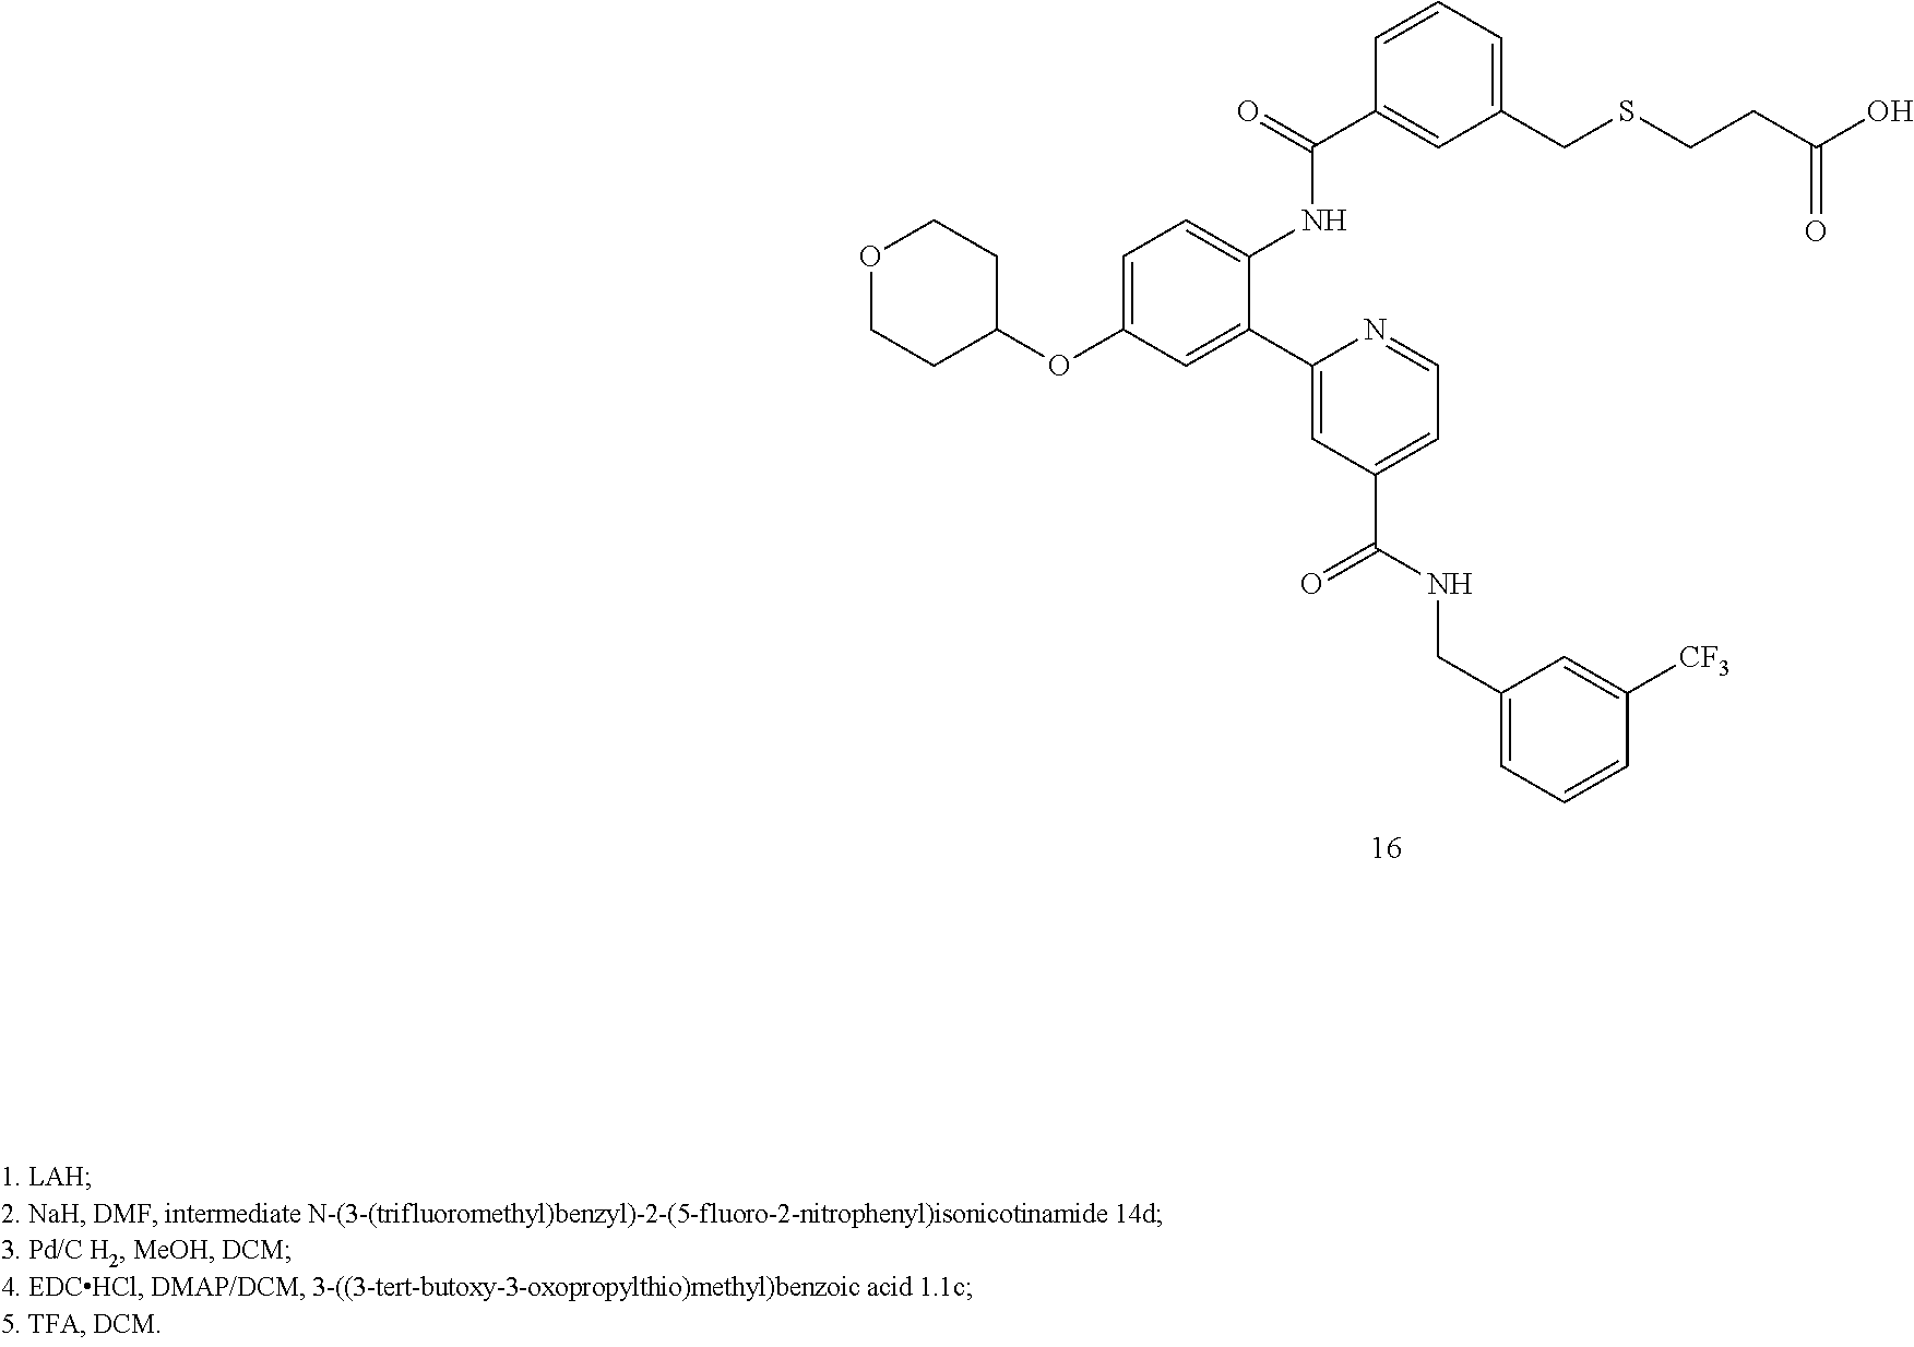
C1=C(OC2CCOCC2)C=C(C2=CC(C(NCC3=CC=CC([CF3])=C3)=O)=CC=N2)C(NC(C2=CC(CSCCC(O)=O)=CC=C2)=O)=C1
